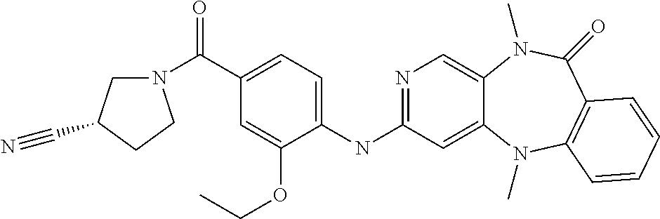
C(C1=CC=C(NC2=NC=C3C(=C2)N(C)C2=C(C(=O)N3C)C=CC=C2)C(OCC)=C1)(=O)N1CC(C#N)CC1
